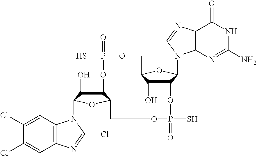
C12C(O)C(N3C4=C(C=C(Cl)C(Cl)=C4)N=C3Cl)OC1COP(=O)(S)OC1C(O)C(OC1N1C3=C(C(=O)NC(N)=N3)N=C1)COP(=O)(S)O2
